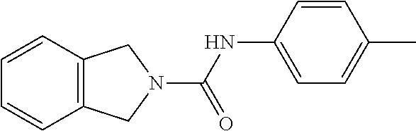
C1=CC2=C(C=C1)CN(C(NC1=CC=C(C)C=C1)=O)C2
